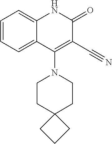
C1=CC=C2C(=C1)NC(=O)C(C#N)=C2N1CCC2(CC1)CCC2
